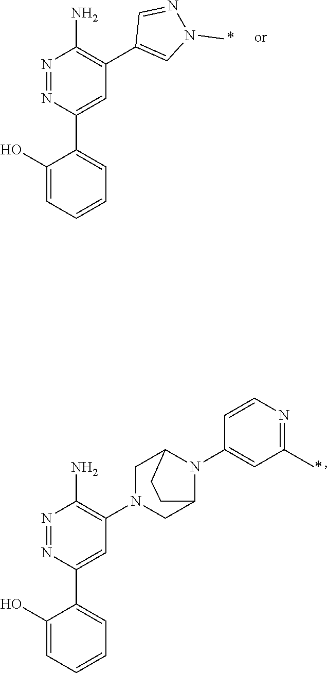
C1(O)=CC=CC=C1C1=CC(C2=CN(C)N=C2)=C(N)N=N1.C1(O)=CC=CC=C1C1=CC(N2CC3N(C4=CC(C)=NC=C4)C(C2)CC3)=C(N)N=N1
